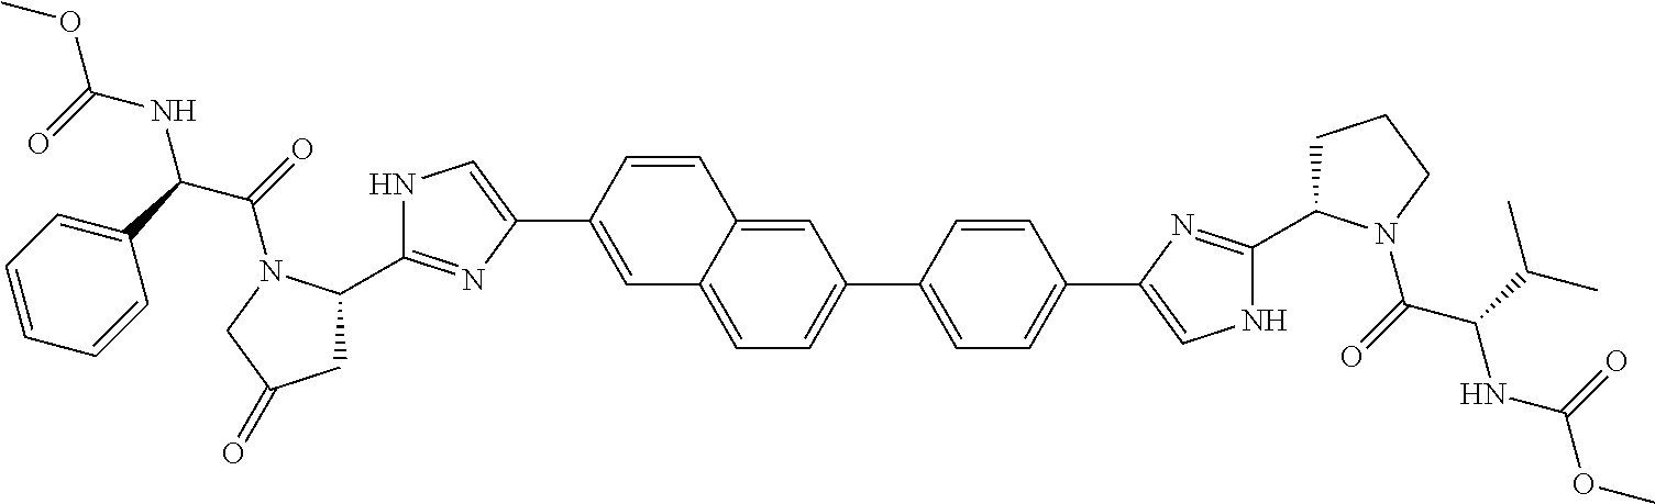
N1C(C2CC(=O)CN2C(C(C2=CC=CC=C2)NC(OC)=O)=O)=NC(C2=CC3=CC=C(C4=CC=C(C5=CNC(C6CCCN6C(C(C(C)C)NC(OC)=O)=O)=N5)C=C4)C=C3C=C2)=C1
